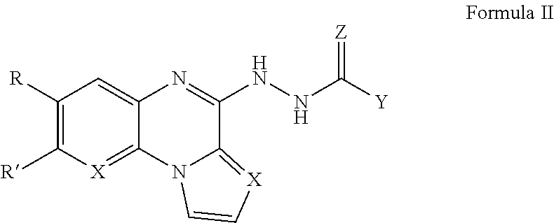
C1([R])=C([R])[X]=C2C(=C1)N=C(NNC([Y])=[Z])C1=[X]C=CN21
